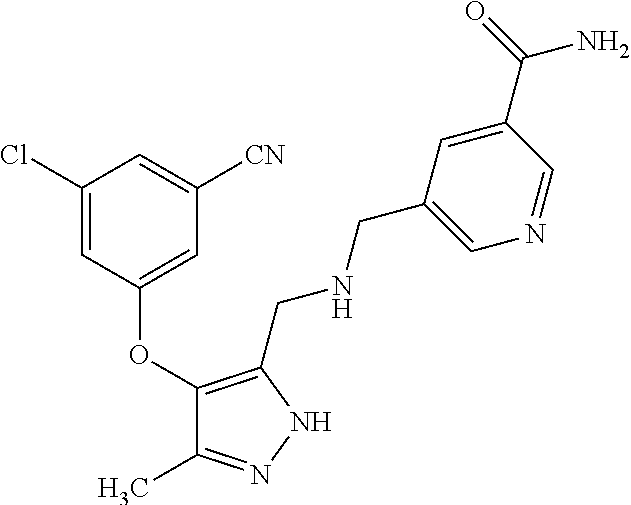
C1(Cl)=CC(OC2=C(CNCC3=CN=CC(C(=O)N)=C3)NN=C2C)=CC([CN])=C1
